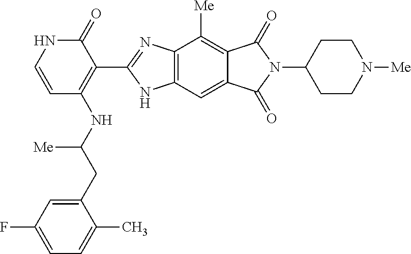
C1(=O)NC=CC(NC(CC2=CC(F)=CC=C2C)[Me])=C1C1=NC2=C(N1)C=C1C(=C2[Me])C(=O)N(C2CCN([Me])CC2)C1=O
